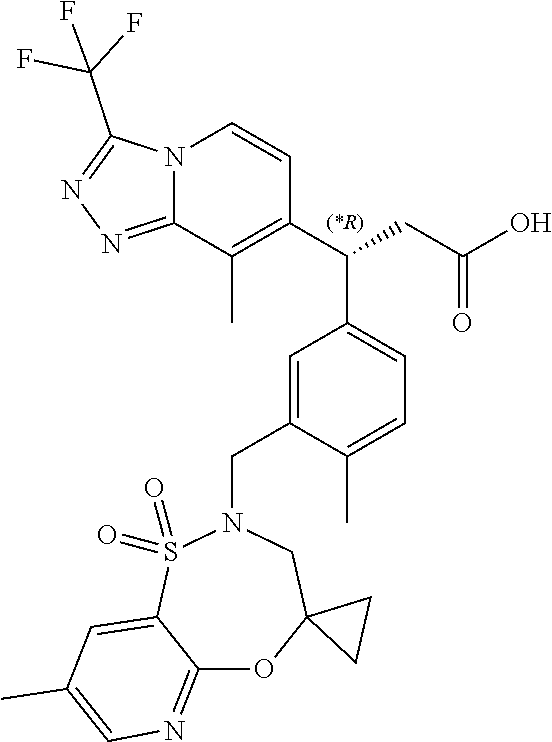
N12C(=NN=C1C(F)(F)F)C(C)=C(C(CC(O)=O)C1=CC=C(C)C(CN3S(=O)(=O)C4=CC(C)=CN=C4OC4(C3)CC4)=C1)C=C2
